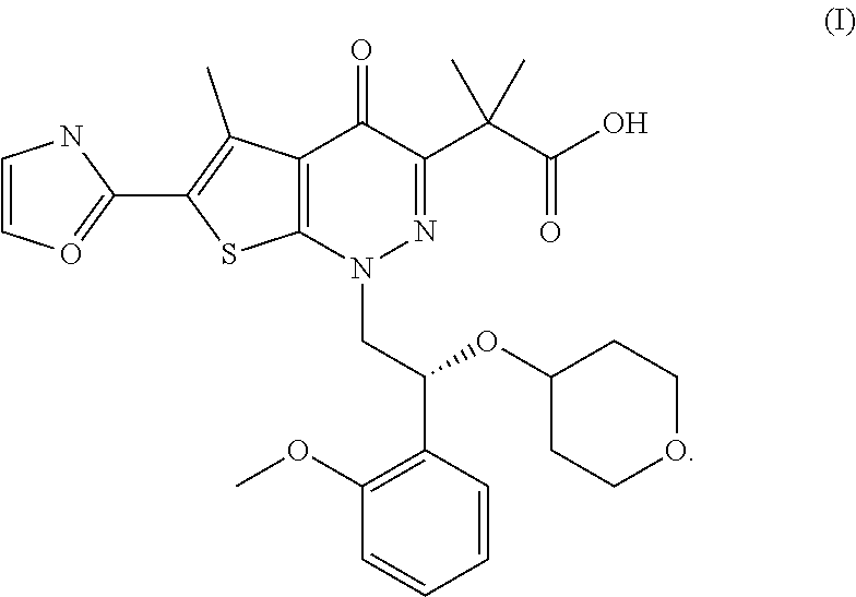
C12=C(N(CC(C3=C(OC)C=CC=C3)OC3CCOCC3)N=C(C(C(O)=O)(C)C)C1=O)SC(C1=OC=CN1)=C2C
